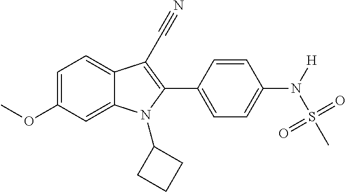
C12=CC=C(OC)C=C1N(C1CCC1)C(C1=CC=C(N([H])S(C)(=O)=O)C=C1)=C2C#N
